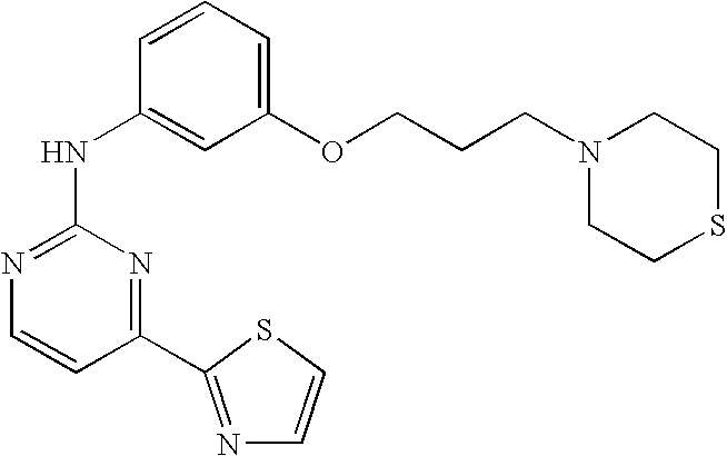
N1=C(NC2=CC(OCCCN3CCSCC3)=CC=C2)N=C(C2=NC=CS2)C=C1
